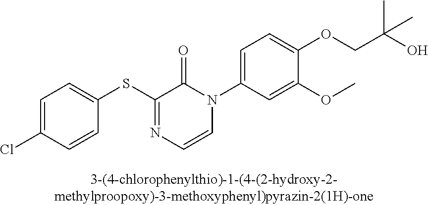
C1(SC2=NC=CN(C3=CC=C(OCC(O)(C)C)C(OC)=C3)C2=O)=CC=C(Cl)C=C1
